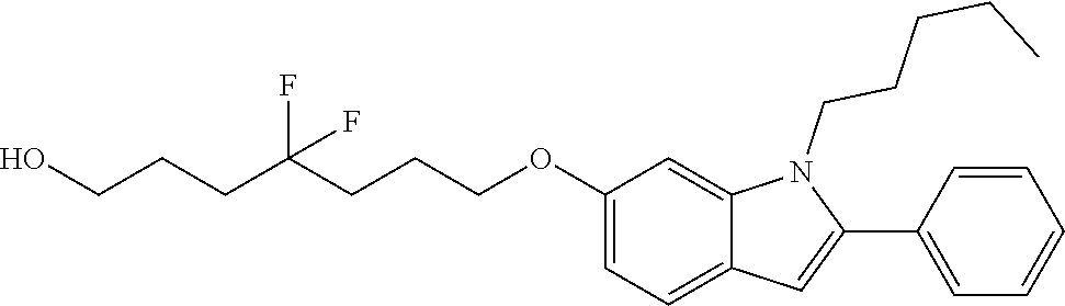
OCCCC(CCCOC1=CC=C2C(=C1)N(CCCCC)C(C1=CC=CC=C1)=C2)(F)F
